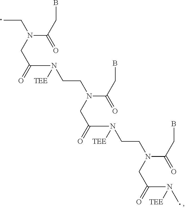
CCN(C(CB)=O)CC(=O)N([TEE])CCN(C(CB)=O)CC(=O)N([TEE])CCN(C(CB)=O)CC(N([TEE])C)=O
